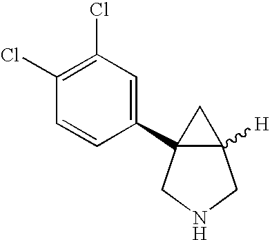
C1(Cl)=C(Cl)C=CC(C23C([H])(C2)CNC3)=C1
